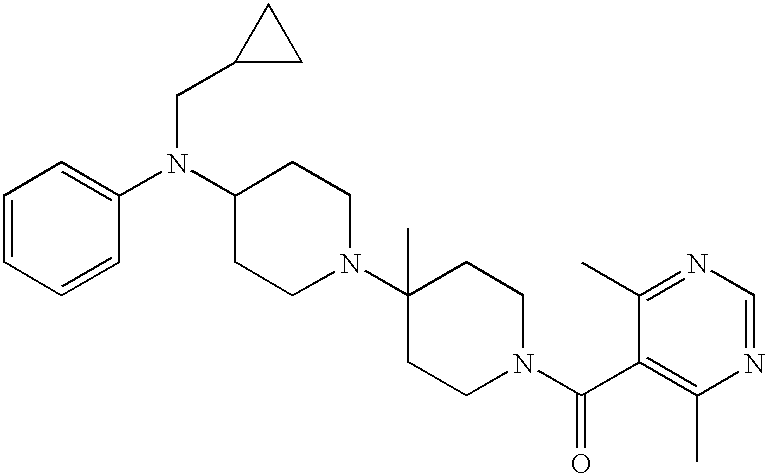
C(N(C1CCN(C2(C)CCN(C(C3=C(C)N=CN=C3C)=O)CC2)CC1)C1=CC=CC=C1)C1CC1
